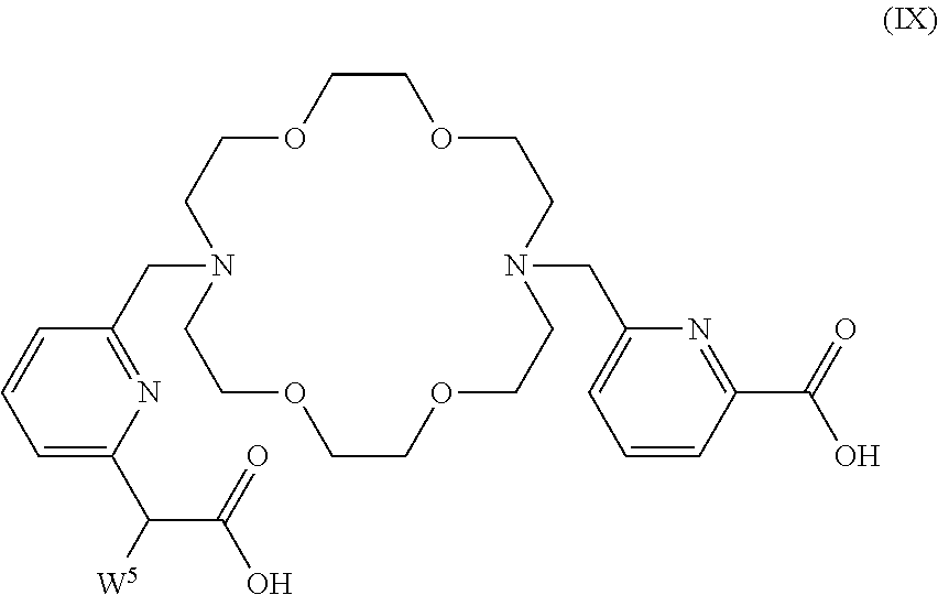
C1COCCN(CC2=NC(C(C(O)=O)[W5])=CC=C2)CCOCCOCCN(CC2=CC=CC(C(O)=O)=N2)CCO1
